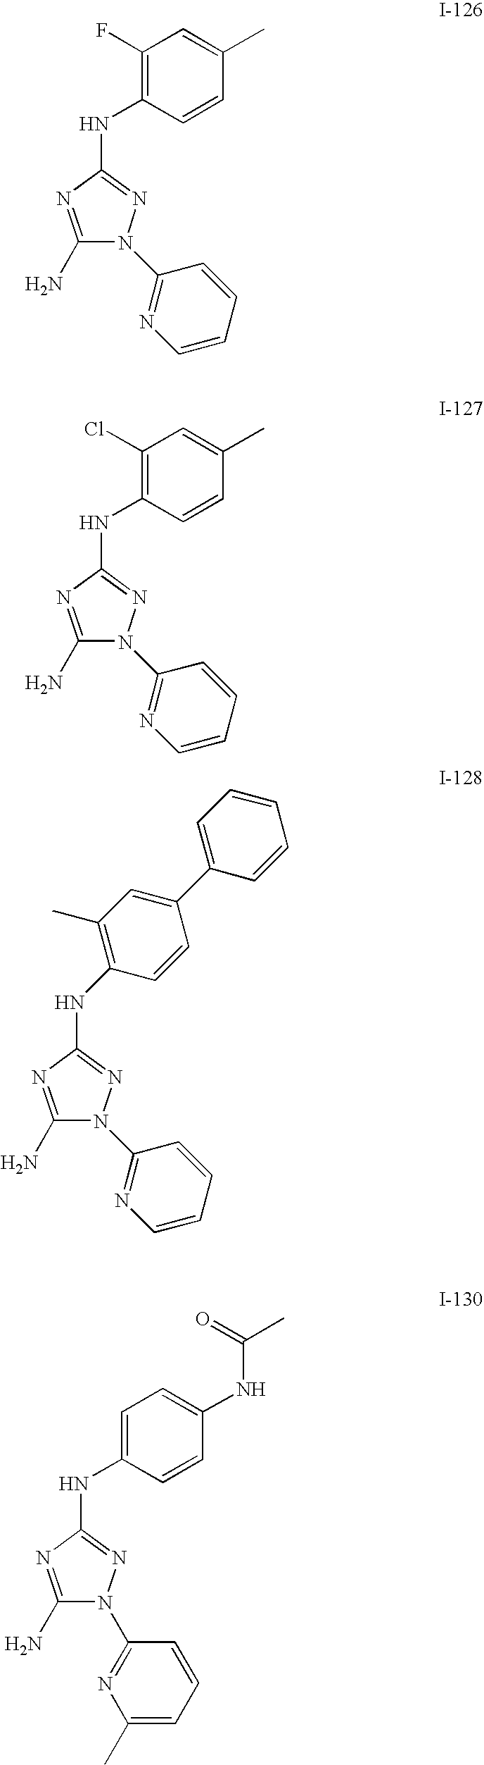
C1(N)=NC(NC2=C(F)C=C(C)C=C2)=NN1C1=NC=CC=C1.C1(N)=NC(NC2=C(Cl)C=C(C)C=C2)=NN1C1=NC=CC=C1.C1(N)=NC(NC2=C(C)C=C(C3=CC=CC=C3)C=C2)=NN1C1=NC=CC=C1.C1(N)=NC(NC2=CC=C(NC(=O)C)C=C2)=NN1C1=NC(C)=CC=C1
